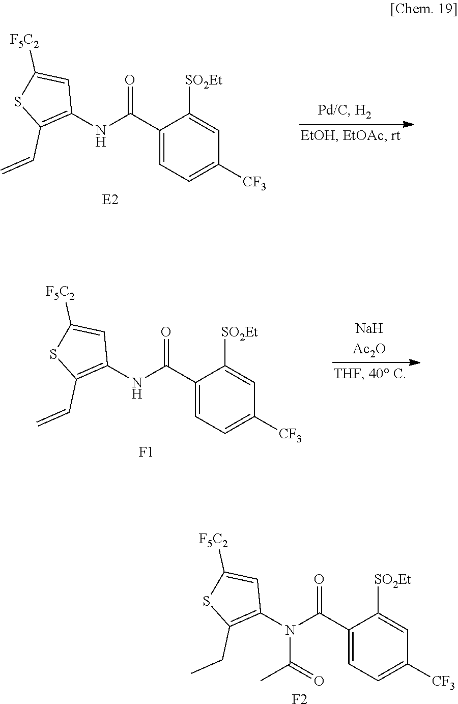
C1(C(N(C2=C(CC)SC([F5C2])=C2)C(=O)C)=O)=CC=C([CF3])C=C1[SO2Et].[F2].C1(C(NC2=C(C=C)SC([F5C2])=C2)=O)=CC=C([CF3])C=C1[SO2Et].[E2].C1(C(NC2=C(C=C)SC([F5C2])=C2)=O)=CC=C([CF3])C=C1[SO2Et].[F1]
